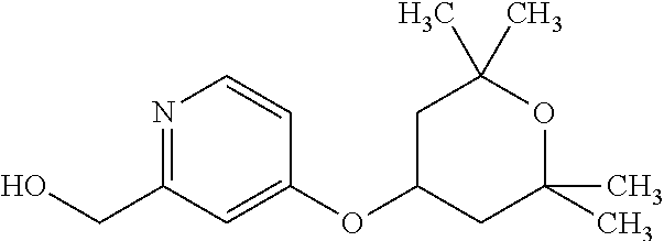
N1=C(CO)C=C(OC2CC(C)(C)OC(C)(C)C2)C=C1
